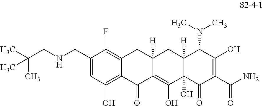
C1(CNCC(C)(C)C)=CC(O)=C2C(=C1F)CC1([H])C(=C(O)C3(O)C([H])(C1)C(N(C)C)C(O)=C(C(N)=O)C3=O)C2=O
